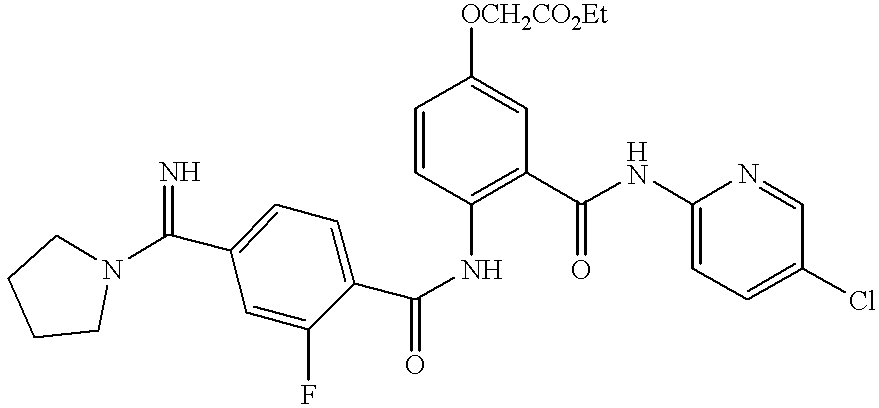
C1=CC(NC(C2=CC=C(C(=N)N3CCCC3)C=C2F)=O)=C(C(NC2=CC=C(Cl)C=N2)=O)C=C1[OCH2CO2Et]
